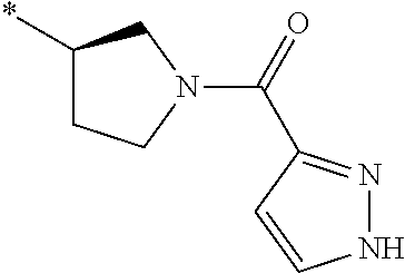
C1(*)CCN(C(=O)C2=NNC=C2)C1
